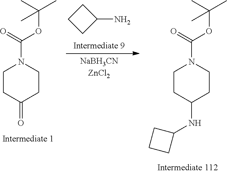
C1CC(NC2CCC2)CCN1C(OC(C)(C)C)=O.C1CC(N)C1.C1CC(=O)CCN1C(OC(C)(C)C)=O
